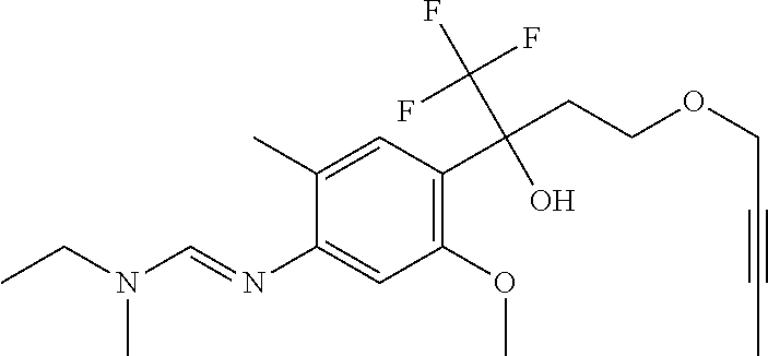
C1(N=CN(CC)C)=CC(OC)=C(C(CCOCC#CC)(C(F)(F)F)O)C=C1C
